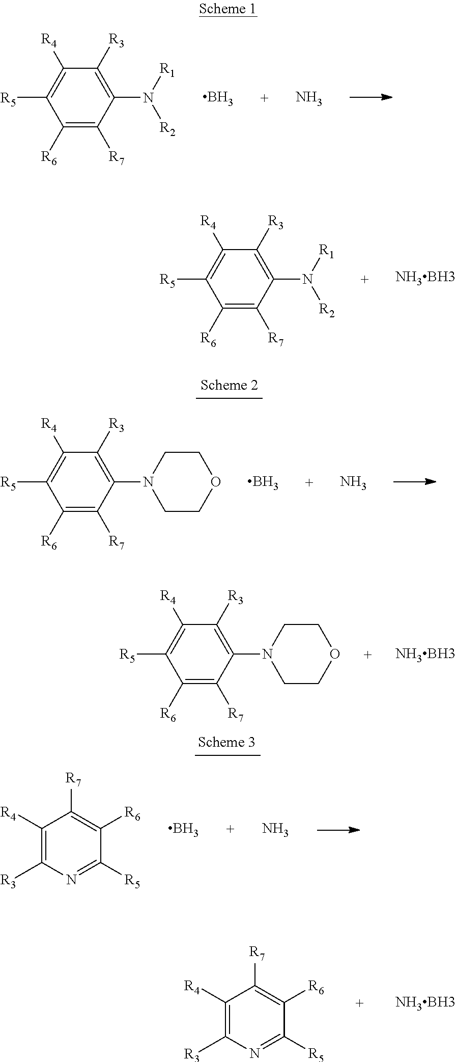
C1([R6])=C([R7])C(N([R1])[R2])=C([R3])C([R4])=C1[R5].B.N.C1([R6])=C([R7])C(N([R1])[R2])=C([R3])C([R4])=C1[R5].[NH3BH3].C1([R6])=C([R7])C(N2CCOCC2)=C([R3])C([R4])=C1[R5].[NH3BH3].C1([R4])=C([R3])N=C([R5])C([R6])=C1[R7].[NH3BH3].C1([R6])=C([R7])C(N2CCOCC2)=C([R3])C([R4])=C1[R5].B.N.C1([R4])=C([R3])N=C([R5])C([R6])=C1[R7].B.N
